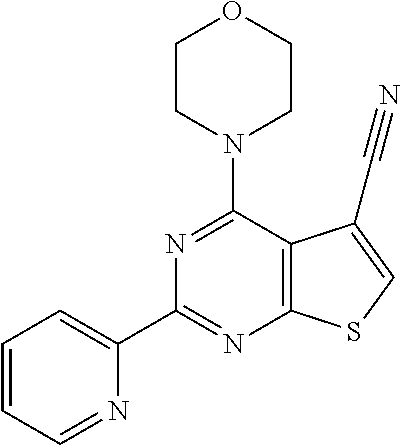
N1=C(N2CCOCC2)C2=C(N=C1C1=CC=CC=N1)SC=C2C#N
